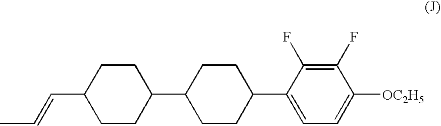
C(=CC1CCC(C2CCC(C3=CC=C([OC2H5])C(F)=C3F)CC2)CC1)C
